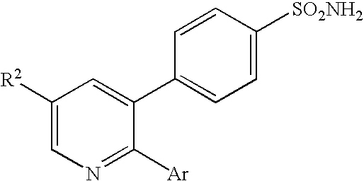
C1([R2])=CN=C([Ar])C(C2=CC=C([SO2NH2])C=C2)=C1
